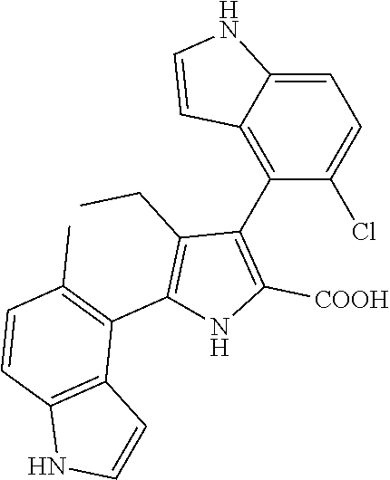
C1=C2C(=C(C3=C([COOH])NC(C4=C(C)C=CC5=C4C=CN5)=C3CC)C(Cl)=C1)C=CN2
